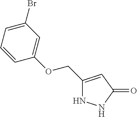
C1(COC2=CC(Br)=CC=C2)=CC(=O)NN1
